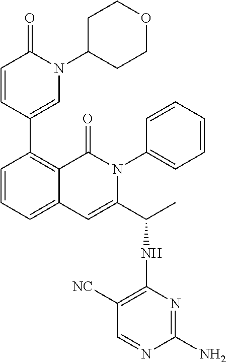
C1(C2=CN(C3CCOCC3)C(=O)C=C2)=C2C(=CC=C1)C=C(C(C)NC1=C([NC])C=NC(N)=N1)N(C1=CC=CC=C1)C2=O
